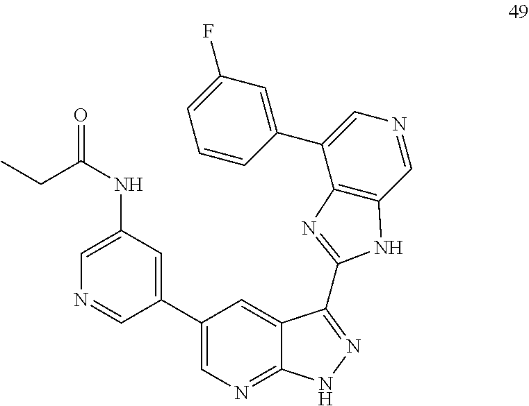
C1(NC(=O)CC)=CN=CC(C2=CN=C3C(=C2)C(C2=NC4=C(C=NC=C4C4=CC(F)=CC=C4)N2)=NN3)=C1
